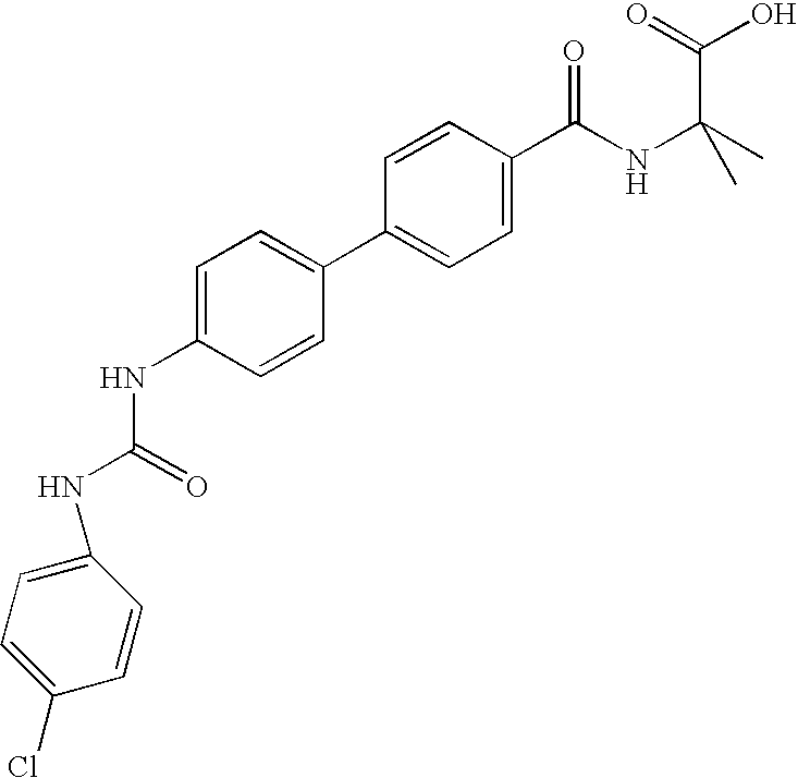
C1(C2=CC=C(NC(NC3=CC=C(Cl)C=C3)=O)C=C2)=CC=C(C(NC(C)(C)C(=O)O)=O)C=C1
